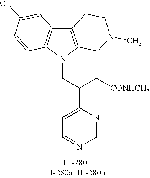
N1(CC(C2=CC=NC=N2)C[CONHCH3])C2=C(C3=C1C=CC(Cl)=C3)CCN(C)C2
